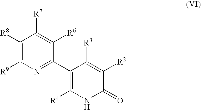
C1([R8])=C([R9])N=C(C2=C([R4])NC(=O)C([R2])=C2[R3])C([R6])=C1[R7]
